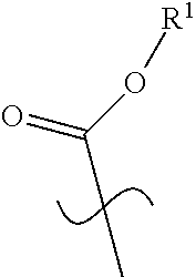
O=C(O[R1])CC
